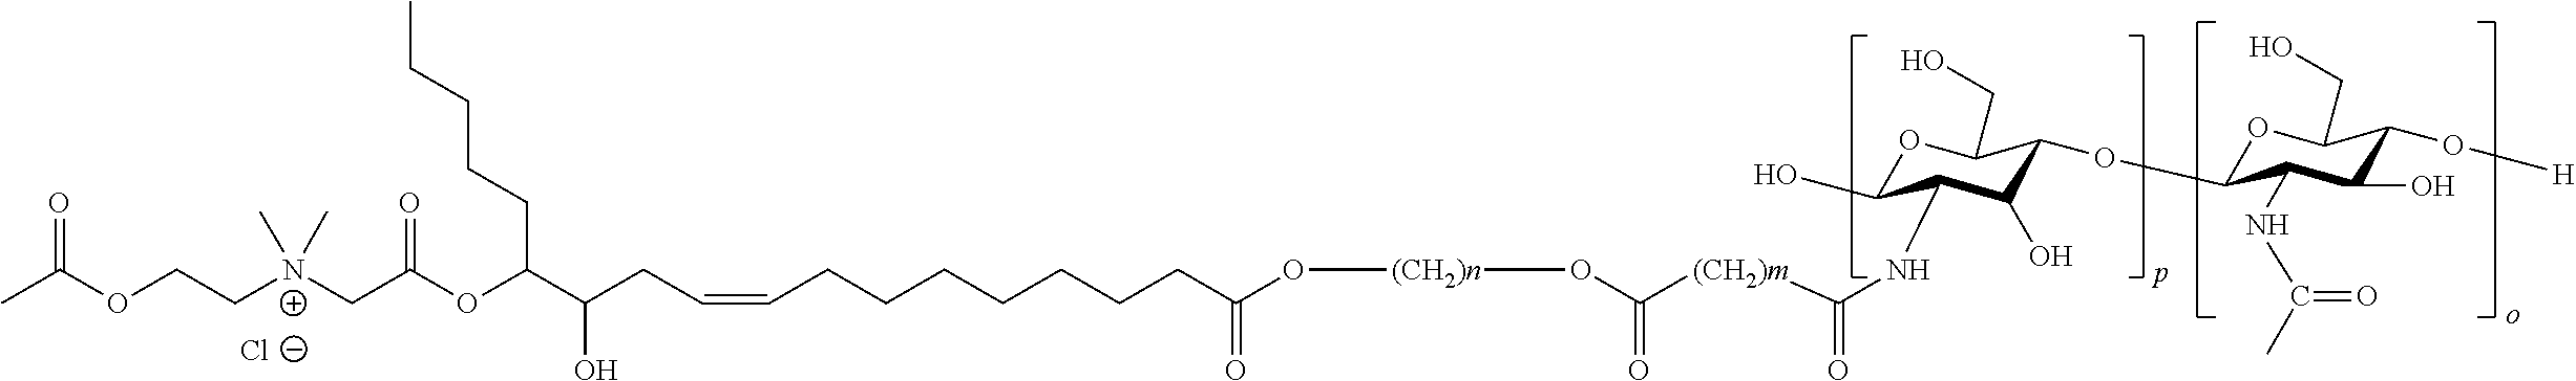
[Cl-].CC(OCC[N+](CC(=O)OC(C(CC=CCCCCCCCC(O[(CH2)n]OC(=O)[(CH2)m]C(=O)NC1C(O)C(OC2OC(CO)C(O[H])C(O)C2NC(C)=O)C(CO)OC1O)=O)O)CCCCC)(C)C)=O
